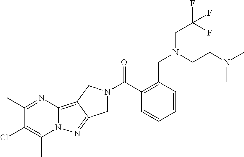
C1(C)=NC2=C3C(=NN2C(C)=C1Cl)CN(C(C1=C(CN(CCN(C)C)CC(F)(F)F)C=CC=C1)=O)C3
